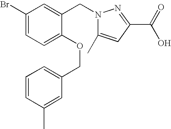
C1(Br)=CC=C(OCC2=CC=CC(C)=C2)C(CN2C(C)=CC(C(=O)O)=N2)=C1
